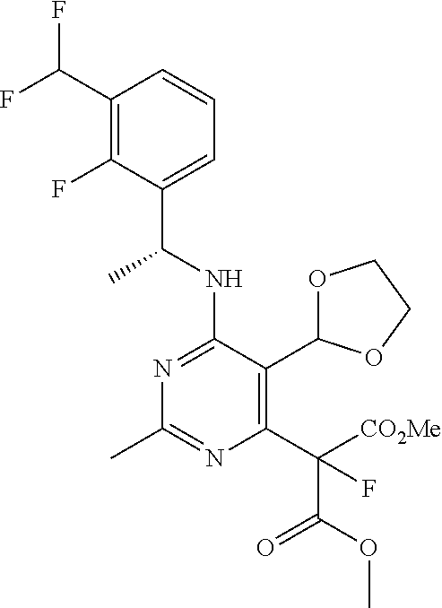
N1=C(NC(C)C2=CC=CC(C(F)F)=C2F)C(C2OCCO2)=C(C(C(=O)OC)([CO2Me])F)N=C1C
